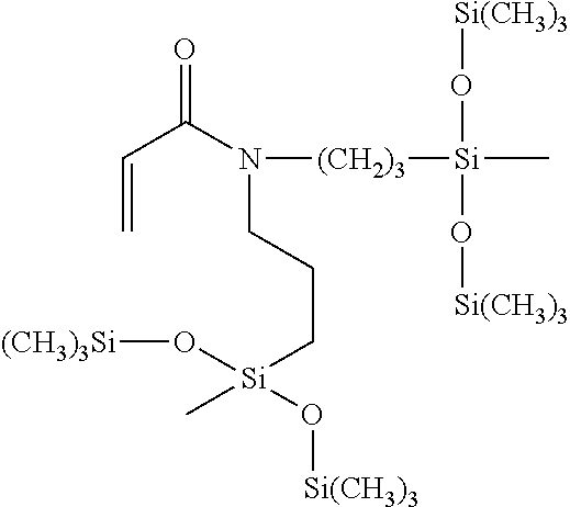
C(C(N([(CH2)3][Si](O[Si(CH3)3])(O[Si(CH3)3])C)CCC[Si](O[(CH3)3Si])(O[Si(CH3)3])C)=O)=C
